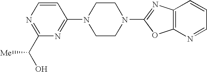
N1=C(C(O)[Me])N=C(N2CCN(C3=NC4=C(N=CC=C4)O3)CC2)C=C1
